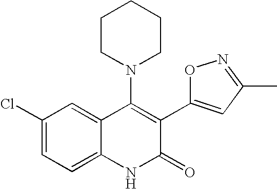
C1(Cl)=CC=C2C(=C1)C(N1CCCCC1)=C(C1=CC(C)=NO1)C(=O)N2
